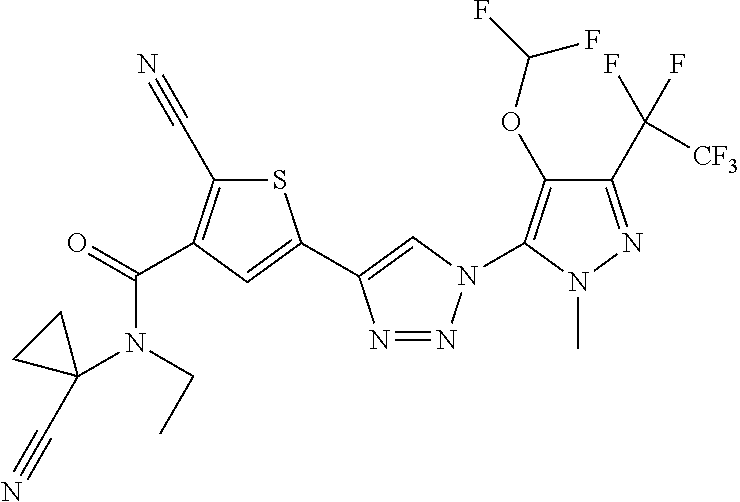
C1(C(F)([CF3])F)=NN(C)C(N2N=NC(C3=CC(C(=O)N(C4(C#N)CC4)CC)=C(C#N)S3)=C2)=C1OC(F)F
